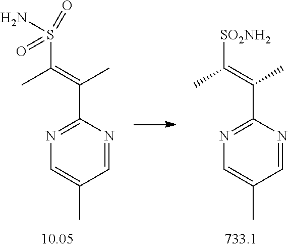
C1(C(=C(C)S(N)(=O)=O)C)=NC=C(C)C=N1.C1(C(=C(C)[SO2NH2])C)=NC=C(C)C=N1
